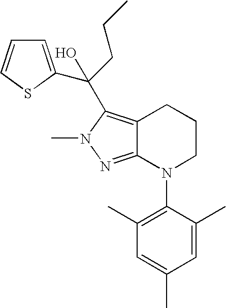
C12=NN(C)C(C(O)(CCC)C3=CC=CS3)=C1CCCN2C1=C(C)C=C(C)C=C1C
